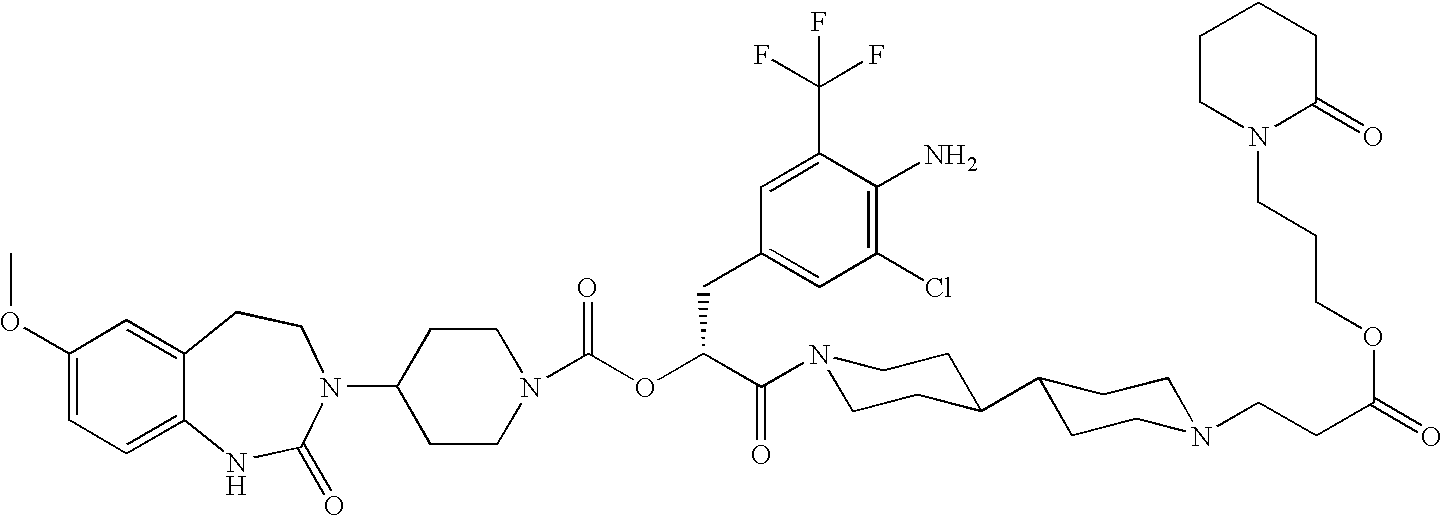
C1(OC)=CC=C2C(=C1)CCN(C1CCN(C(OC(C(N3CCC(C4CCN(CCC(=O)OCCCN5C(=O)CCCC5)CC4)CC3)=O)CC3=CC(Cl)=C(N)C(C(F)(F)F)=C3)=O)CC1)C(=O)N2
